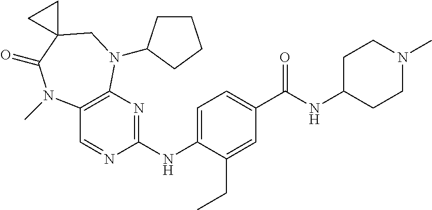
C12=C(N=C(NC3=CC=C(C(NC4CCN(C)CC4)=O)C=C3CC)N=C1)N(C1CCCC1)CC1(C(=O)N2C)CC1
